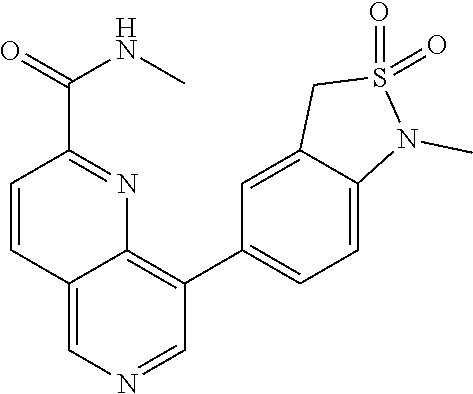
C12=CN=CC(C3=CC=C4C(=C3)CS(=O)(=O)N4C)=C1N=C(C(NC)=O)C=C2
